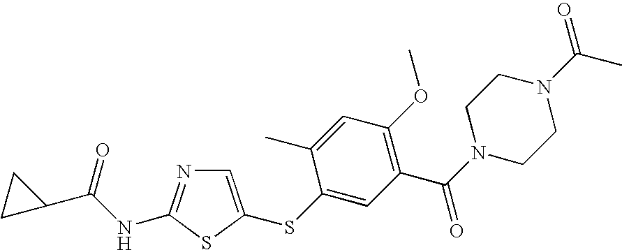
C1=C(SC2=CC(C(N3CCN(C(C)=O)CC3)=O)=C(OC)C=C2C)SC(NC(=O)C2CC2)=N1
